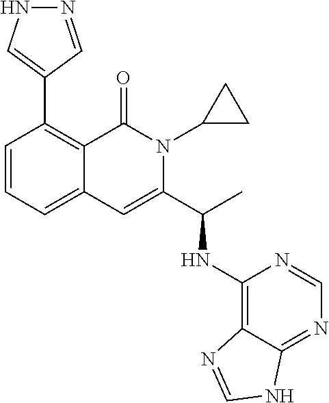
C1=CC=C2C(=C1C1=CNN=C1)C(=O)N(C1CC1)C(C(C)NC1=C3C(=NC=N1)NC=N3)=C2
